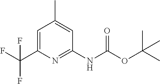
C1=C(C(F)(F)F)N=C(NC(OC(C)(C)C)=O)C=C1C
